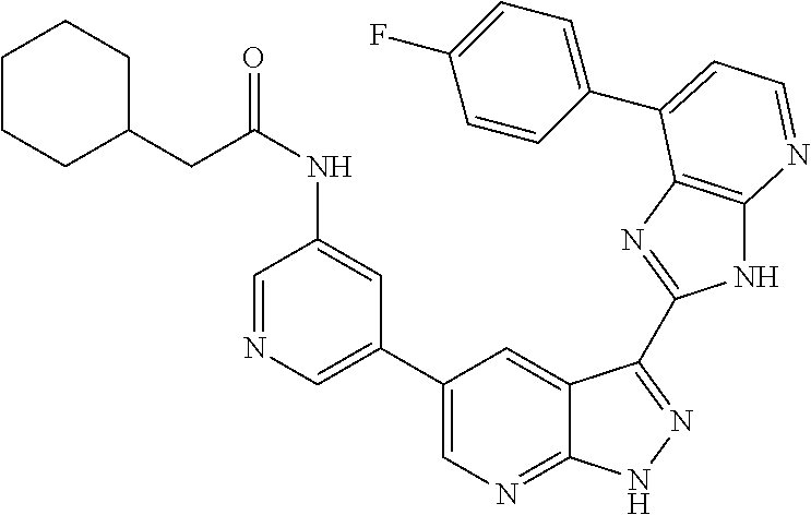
C1(C2=CN=C3C(=C2)C(C2=NC4=C(N2)N=CC=C4C2=CC=C(F)C=C2)=NN3)=CN=CC(NC(=O)CC2CCCCC2)=C1
